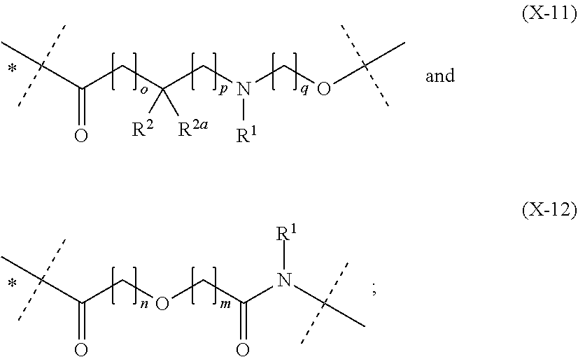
C(=O)(C(C)(C)C)CC(CN(COC(C)(C)C)[R1])([R2])[R2a].C(=O)(C(C)(C)C)COCC(N(C(C)(C)C)[R1])=O
